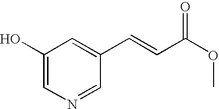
C1(O)=CN=CC(C=CC(OC)=O)=C1
